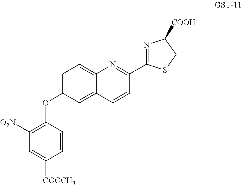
C1=CC(OC2=CC=C3C(=C2)C=CC(C2=NC([COOH])CS2)=N3)=C([O2N])C=C1[COOCH3]
